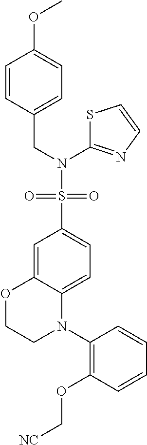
C1=CC(CN(C2=NC=CS2)S(C2=CC=C3C(=C2)OCCN3C2=C(OC[NC])C=CC=C2)(=O)=O)=CC=C1OC
